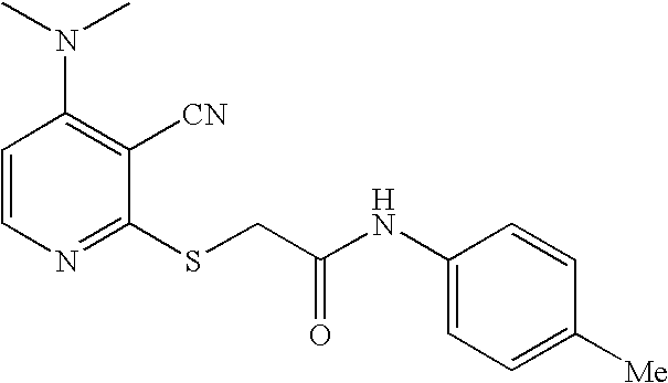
C1=CN=C(SCC(NC2=CC=C([Me])C=C2)=O)C([CN])=C1N(C)C
